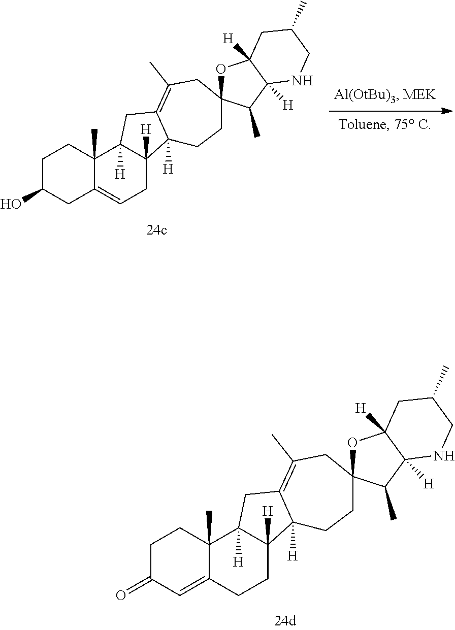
C1C(=O)C=C2C(C)(C1)C1([H])C([H])(CC2)C2([H])C(=C(C)CC3(CC2)OC2([H])C([H])(C3C)NCC(C)C2)C1.C1C(O)CC2=CCC3([H])C([H])(C2(C)C1)CC1=C(C)CC2(CCC31[H])OC1([H])C([H])(C2C)NCC(C)C1
